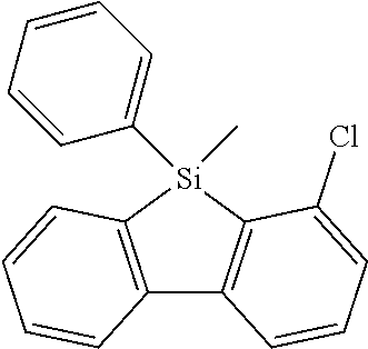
C12=C([Si](C3=CC=CC=C3)(C)C3=C1C=CC=C3Cl)C=CC=C2
